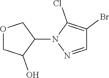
N1(C2C(O)COC2)N=CC(Br)=C1Cl
